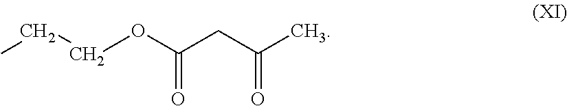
O(CCC)C(CC(C)=O)=O
